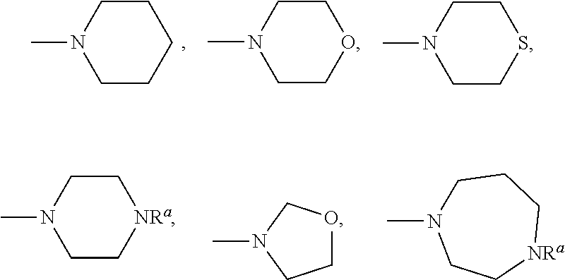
C1N(C)CCCC1.C1N(C)CCOC1.C1N(C)CCSC1.C1N(C)CC[NRa]C1.CN1CCOC1.C1N(C)CC[NRa]CC1
